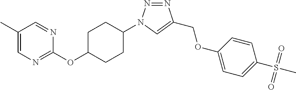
C1(C)=CN=C(OC2CCC(N3N=NC(COC4=CC=C(S(C)(=O)=O)C=C4)=C3)CC2)N=C1
